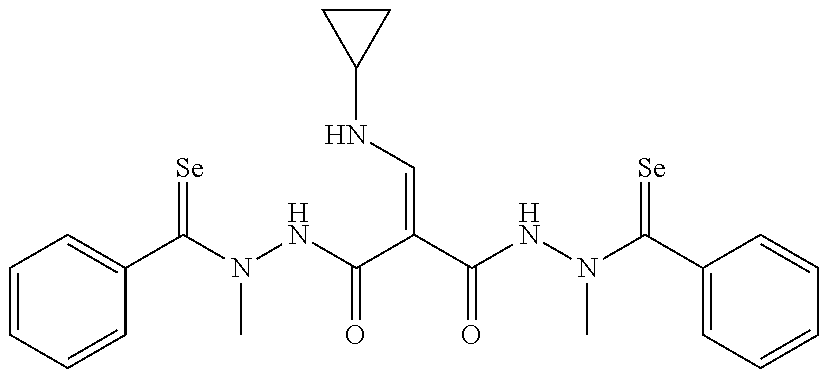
C1(C(=[Se])N(C)NC(=O)C(C(=O)NN(C)C(=[Se])C2=CC=CC=C2)=CNC2CC2)=CC=CC=C1
